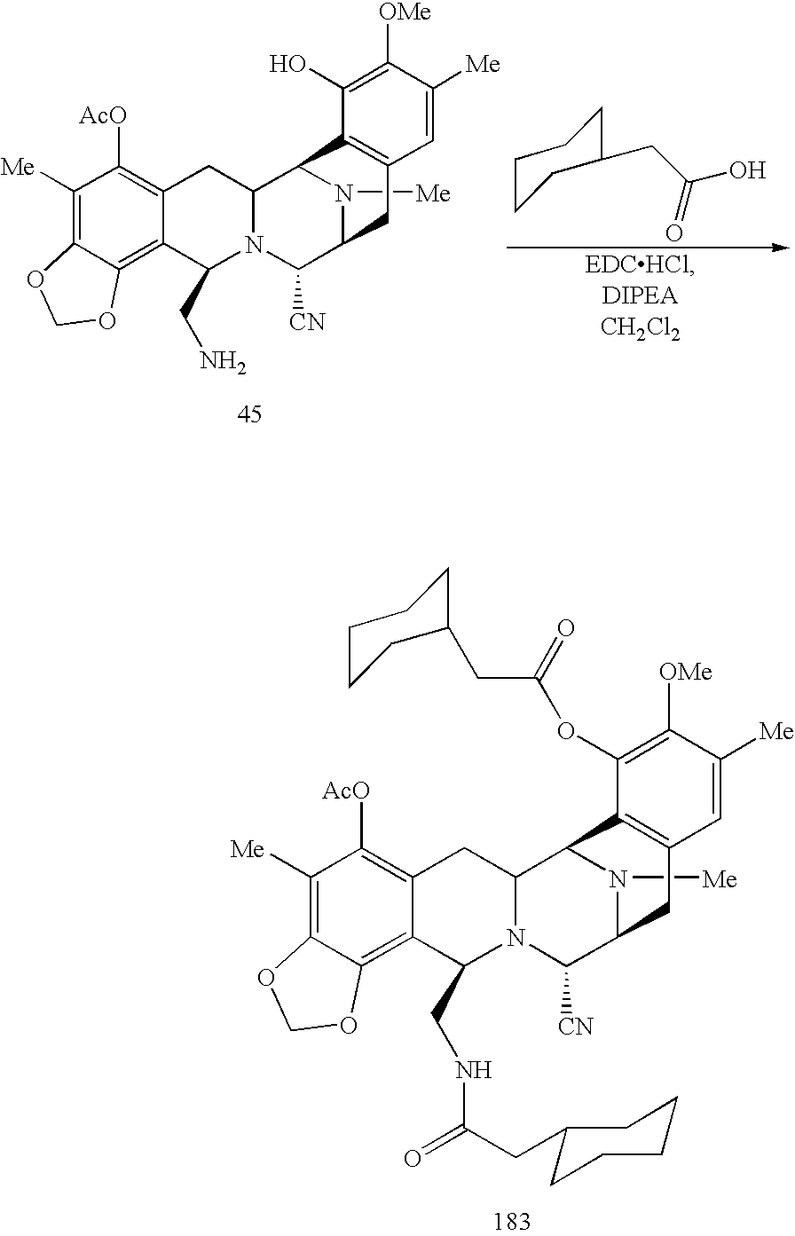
C1([Me])=C2C(=C3C(=C1[AcO])CC1N(C([CN])C4N([Me])C1C1=C(C4)C=C([Me])C([OMe])=C1O)C3CN)OCO2.C1CCC(CC(O)=O)CC1.C1([Me])=C2C(=C3C(=C1[AcO])CC1N(C([CN])C4N([Me])C1C1=C(C4)C=C([Me])C([OMe])=C1OC(CC1CCCCC1)=O)C3CNC(CC1CCCCC1)=O)OCO2
